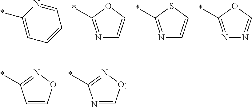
C1(*)=CC=CC=N1.N1=C(*)OC=C1.N1=C(*)SC=C1.N1=C(*)OC=N1.C1=CON=C1*.N1=CON=C1*
